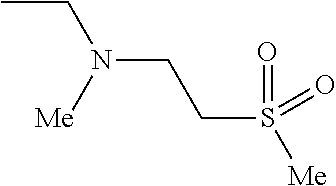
CCN(CCS(=O)(=O)[Me])[Me]
